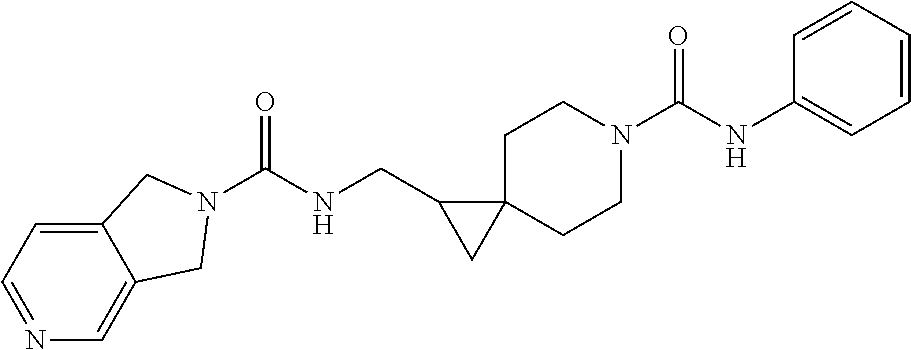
C1=NC=C2C(=C1)CN(C(NCC1CC13CCN(C(NC1=CC=CC=C1)=O)CC3)=O)C2
